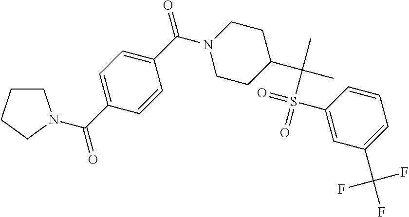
C1=C(C(=O)N2CCCC2)C=CC(C(=O)N2CCC(C(C)(C)S(=O)(=O)C3=CC(C(F)(F)F)=CC=C3)CC2)=C1
